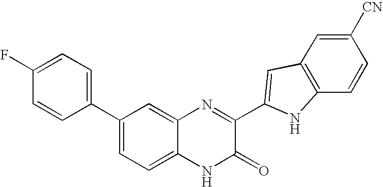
C1=C2C(=CC(C3=CC=C(F)C=C3)=C1)N=C(C1=CC3=C(C=CC([CN])=C3)N1)C(=O)N2
